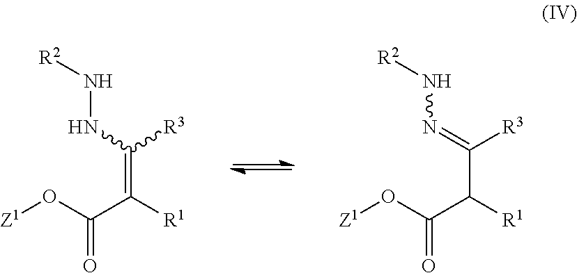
[Z1]OC(C([R1])=C(NN[R2])[R3])=O.[Z1]OC(C([R1])C(=NN[R2])[R3])=O
